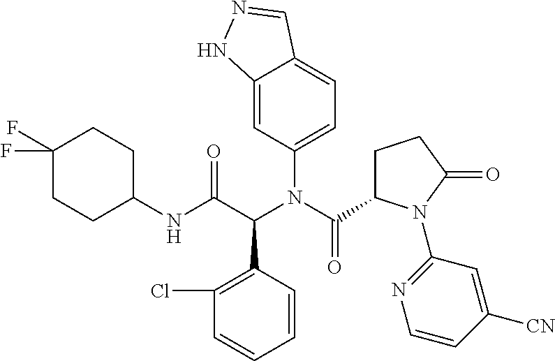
C1(Cl)=C(C(C(NC2CCC(F)(F)CC2)=O)N(C(C2CCC(=O)N2C2=NC=CC([CN])=C2)=O)C2=CC=C3C(=C2)NN=C3)C=CC=C1
